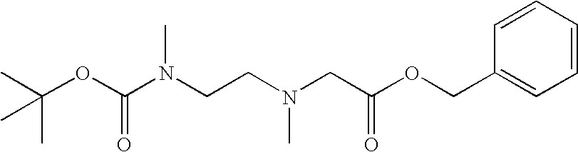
CC(OC(N(CCN(CC(OCC1=CC=CC=C1)=O)C)C)=O)(C)C
